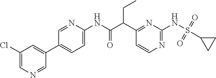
C1(C(C(NC2=CC=C(C3=CC(Cl)=CN=C3)C=N2)=O)CC)=NC(NS(=O)(=O)C2CC2)=NC=C1
